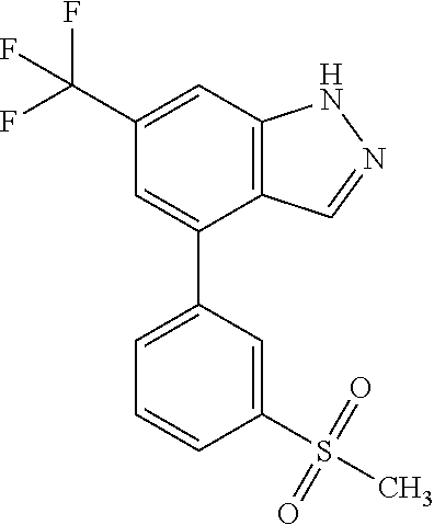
C12=C(C=C(C(F)(F)F)C=C1C1=CC=CC(S(C)(=O)=O)=C1)NN=C2
